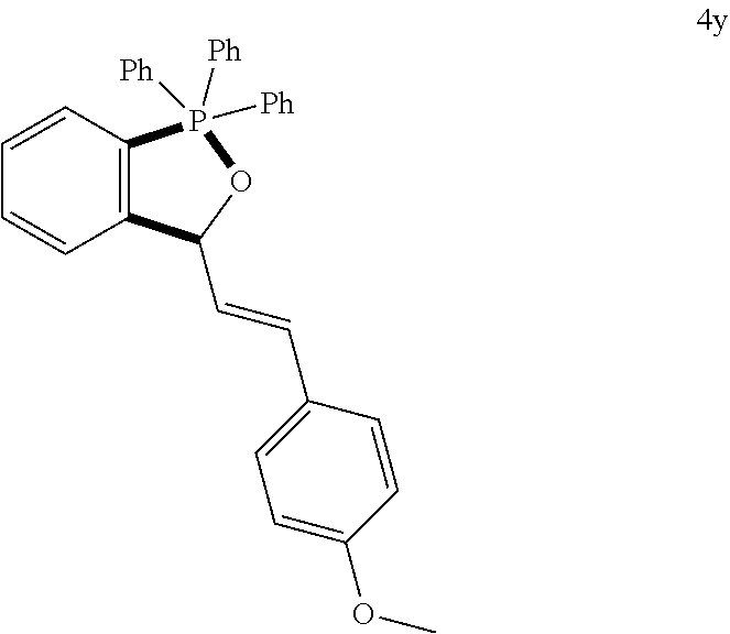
C1=CC2=C(C=C1)C(C=CC1=CC=C(OC)C=C1)OP2([Ph])([Ph])[Ph]
